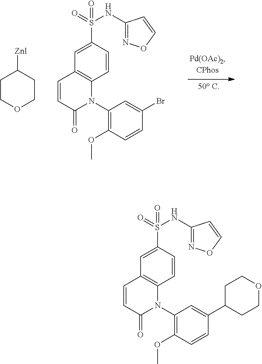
C1=CC(S(=O)(=O)NC2=NOC=C2)=CC2=C1N(C1=C(OC)C=CC(C3CCOCC3)=C1)C(=O)C=C2.C1=CC(S(=O)(=O)NC2=NOC=C2)=CC2=C1N(C1=C(OC)C=CC(Br)=C1)C(=O)C=C2.C1COCCC1[Znl]
